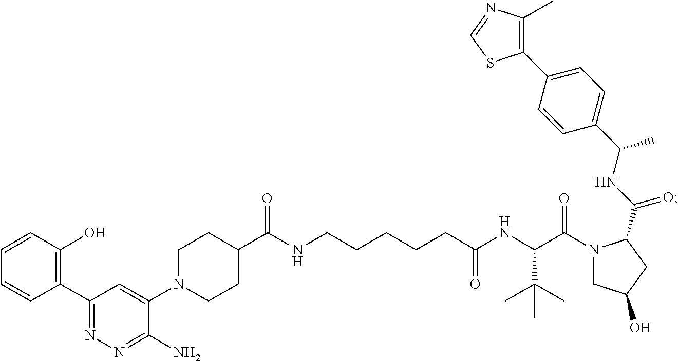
C1(C(=O)NCCCCCC(NC(C(N2CC(O)CC2C(NC(C2=CC=C(C3=C(C)N=CS3)C=C2)C)=O)=O)C(C)(C)C)=O)CCN(C2=CC(C3=C(O)C=CC=C3)=NN=C2N)CC1
